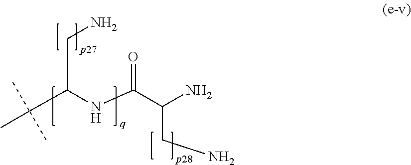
C(C(NC(C(N)CN)=O)C(C)(C)C)N
